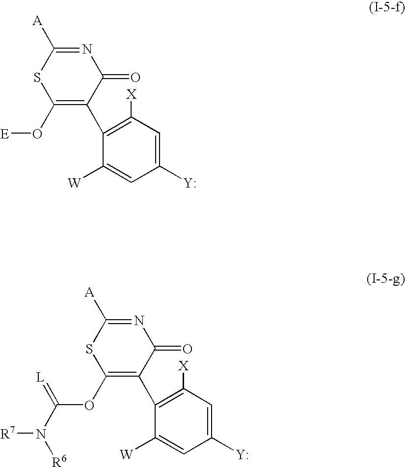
C1(O[E])=C(C2=C([X])C=C([Y])C=C2[W])C(=O)N=C([A])S1.C1(OC(N([R7])[R6])=[L])=C(C2=C([X])C=C([Y])C=C2[W])C(=O)N=C([A])S1
